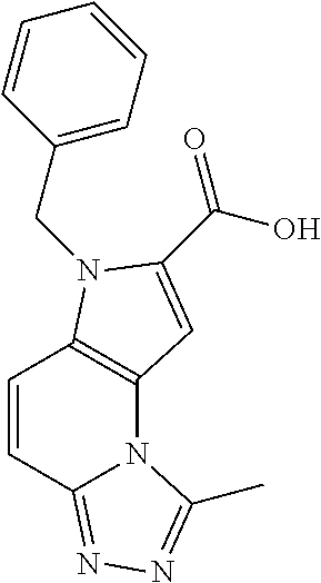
C1=CC2=NN=C(C)N2C2=C1N(CC1=CC=CC=C1)C(C(O)=O)=C2
